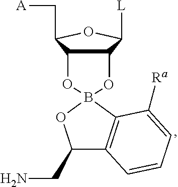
C1(CN)C2=C(C([Ra])=CC=C2)B2(O1)OC1C(C([L])OC1C[A])O2
